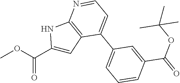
C1=NC2=C(C(C3=CC=CC(C(=O)OC(C)(C)C)=C3)=C1)C=C(C(OC)=O)N2
